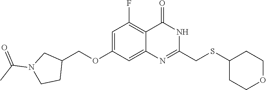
C1=C(OCC2CN(C(C)=O)CC2)C=C2C(=C1F)C(=O)NC(CSC1CCOCC1)=N2
